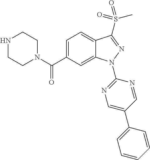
N1CCN(C(C2=CC=C3C(=C2)N(C2=NC=C(C4=CC=CC=C4)C=N2)N=C3S(C)(=O)=O)=O)CC1
